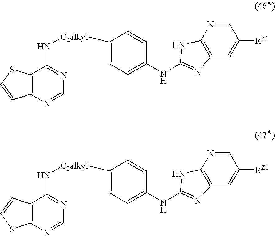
C12=C(N=CN=C1N[C2alkyl]C1=CC=C(NC3=NC4=C(N3)N=CC([RZ1])=C4)C=C1)C=CS2.C12=C(N=CN=C1N[C2alkyl]C1=CC=C(NC3=NC4=C(N3)N=CC([RZ1])=C4)C=C1)SC=C2
